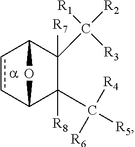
c1cC2C([R8])(C([R5])([R4])[R6])C([R7])(C([R2])([R1])[R3])C1O2
